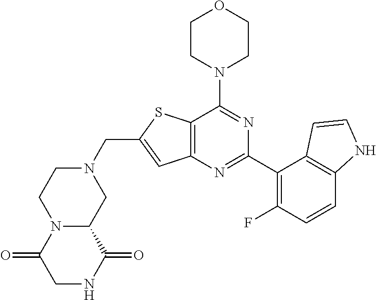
C12=C(N=C(C3=C(F)C=CC4=C3C=CN4)N=C1N1CCOCC1)C=C(CN1CCN3C(C1)C(=O)NCC3=O)S2
